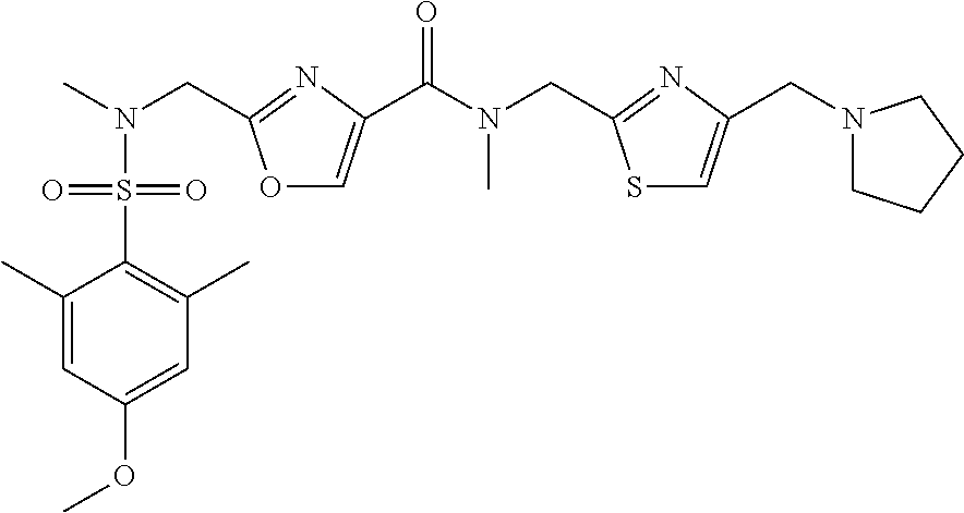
O1C=C(C(N(CC2=NC(CN3CCCC3)=CS2)C)=O)N=C1CN(C)S(C1=C(C)C=C(OC)C=C1C)(=O)=O
